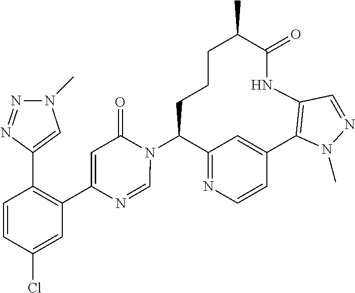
C12=NC=CC(=C1)C1=C(NC(=O)C(C)CCCC2N2C(=O)C=C(C3=C(C4=CN(C)N=N4)C=CC(Cl)=C3)N=C2)C=NN1C
